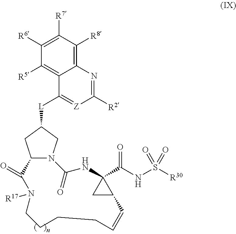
C12N(CC([L]C3=[Z]C([R2])=NC4=C([R8])C([R7])=C([R6])C([R5])=C34)C1)C(=O)NC1(C(NS([R30])(=O)=O)=O)CC1C=CCCCCN([R17])C2=O
